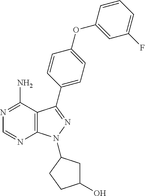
C12=C(N(C3CC(O)CC3)N=C1C1=CC=C(OC3=CC(F)=CC=C3)C=C1)N=CN=C2N
